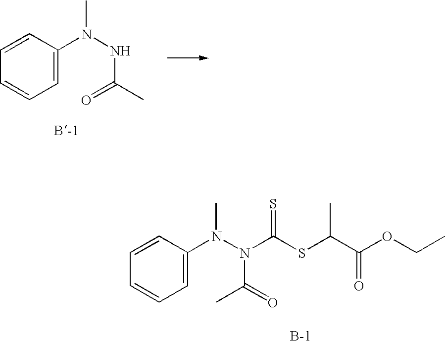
C1=C(N(NC(C)=O)C)C=CC=C1.C1=C(N(N(C(=O)C)C(SC(C(OCC)=O)C)=S)C)C=CC=C1
